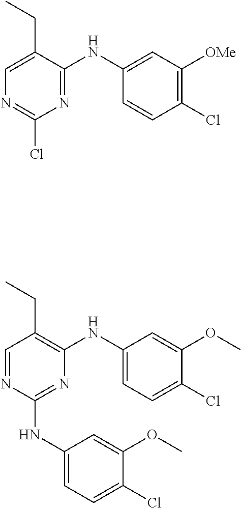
C1(Cl)=NC=C(CC)C(NC2=CC([OMe])=C(Cl)C=C2)=N1.C1=NC(NC2=CC=C(Cl)C(OC)=C2)=NC(NC2=CC=C(Cl)C(OC)=C2)=C1CC
